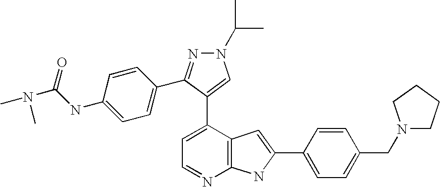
C1=C(C2=CN(C(C)C)N=C2C2=CC=C(NC(N(C)C)=O)C=C2)C2=C(N=C1)NC(C1=CC=C(CN3CCCC3)C=C1)=C2
